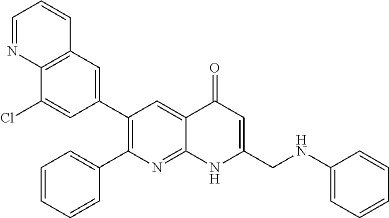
C12=C(C=C(C3=C(C4=CC=CC=C4)N=C4C(=C3)C(=O)C=C(CNC3=CC=CC=C3)N4)C=C1Cl)C=CC=N2
